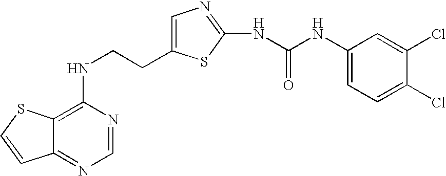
C(CNC1=C2C(=NC=N1)C=CS2)C1=CN=C(NC(=O)NC2=CC=C(Cl)C(Cl)=C2)S1
